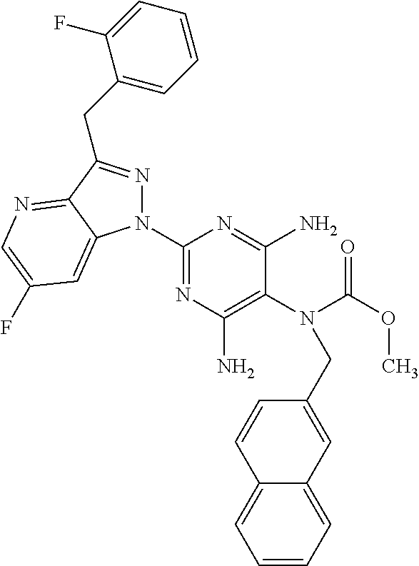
C1(N2N=C(CC3=CC=CC=C3F)C3=NC=C(F)C=C23)=NC(N)=C(N(C(OC)=O)CC2=CC3=CC=CC=C3C=C2)C(N)=N1
